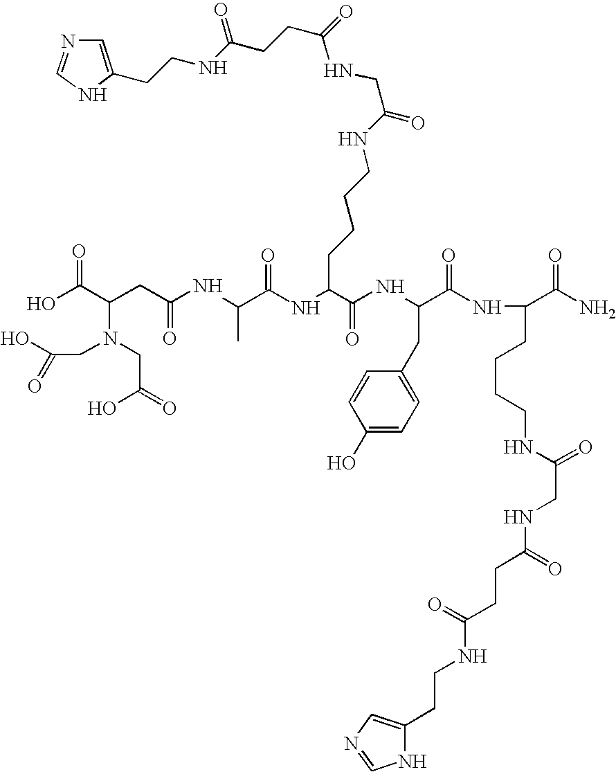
OC(=O)C(N(CC(O)=O)CC(O)=O)CC(=O)NC(C)C(=O)NC(CCCCNC(=O)CNC(=O)CCC(NCCC1=CN=CN1)=O)C(=O)NC(C(=O)NC(CCCCNC(=O)CNC(=O)CCC(=O)NCCC1=CN=CN1)C(N)=O)CC1=CC=C(O)C=C1
